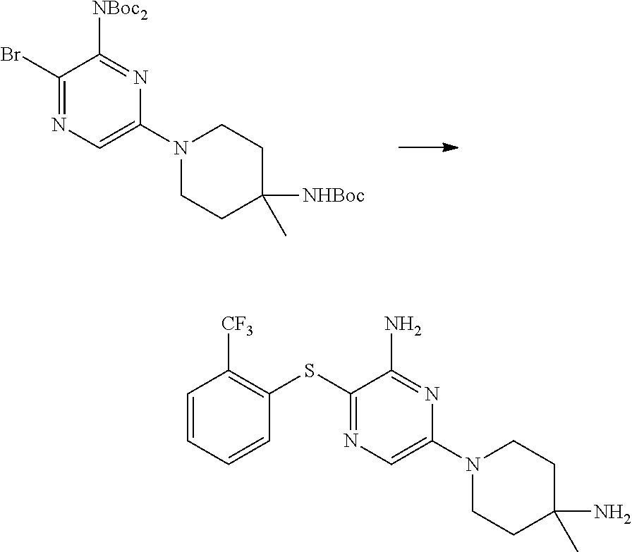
C1(Br)=NC=C(N2CCC([NHBoc])(C)CC2)N=C1[NBoc2].C1(SC2=C([CF3])C=CC=C2)=NC=C(N2CCC(N)(C)CC2)N=C1N
